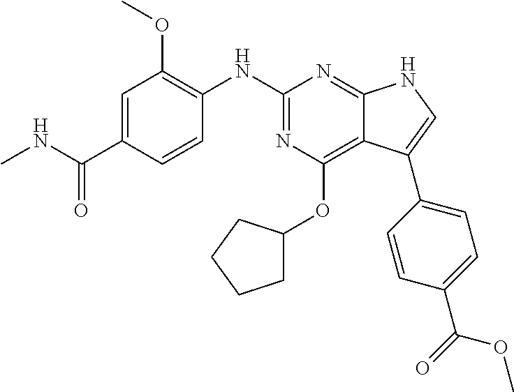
C1(NC2=NC(OC3CCCC3)=C3C(=N2)NC=C3C2=CC=C(C(=O)OC)C=C2)=C(OC)C=C(C(=O)NC)C=C1
